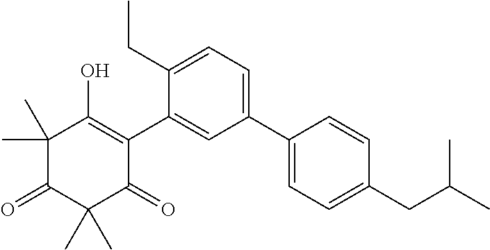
C1(C2=CC=C(CC(C)C)C=C2)=CC=C(CC)C(C2=C(O)C(C)(C)C(=O)C(C)(C)C2=O)=C1
